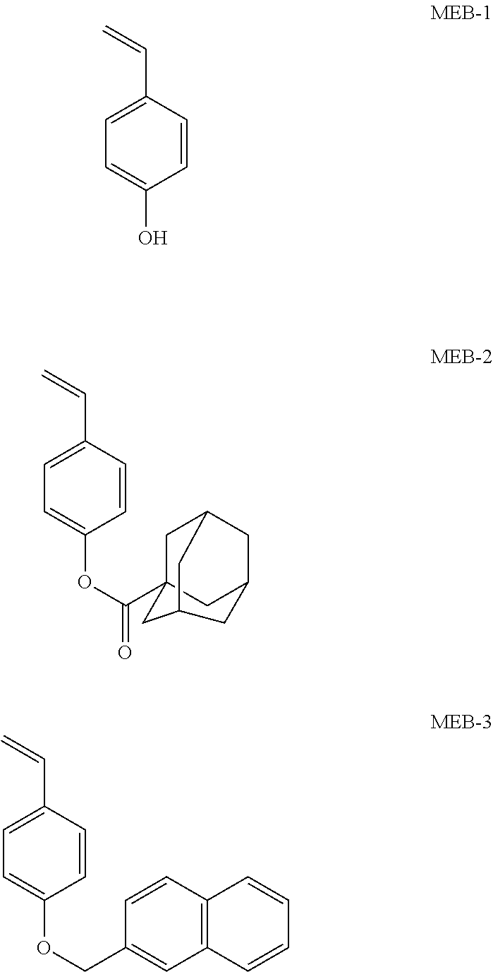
C1=CC(C=C)=CC=C1O.C1=CC(C=C)=CC=C1OC(=O)C12CC3CC(C1)CC(C2)C3.C1=CC(C=C)=CC=C1OCC1=CC2=C(C=C1)C=CC=C2
